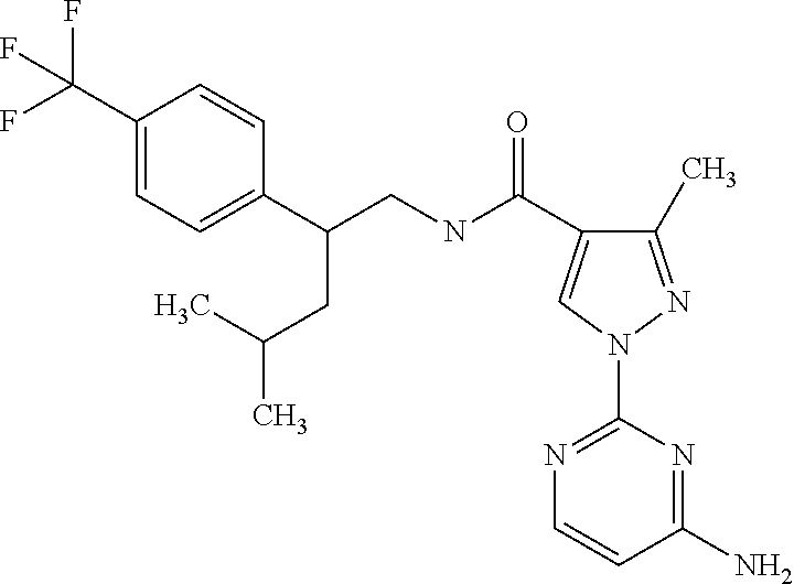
C1(C)=NN(C2=NC=CC(N)=N2)C=C1C(NCC(C1=CC=C(C(F)(F)F)C=C1)CC(C)C)=O
